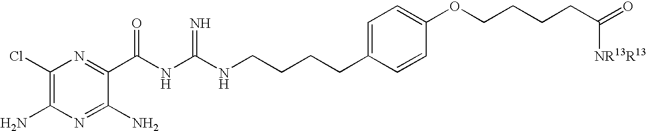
C1(Cl)=C(N)N=C(N)C(C(NC(NCCCCC2=CC=C(OCCCCC([NR13R13])=O)C=C2)=N)=O)=N1
